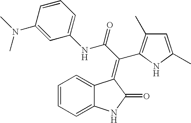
C1=C2C(=CC=C1)C(=C(C1=C(C)C=C(C)N1)C(NC1=CC=CC(N(C)C)=C1)=O)C(=O)N2
